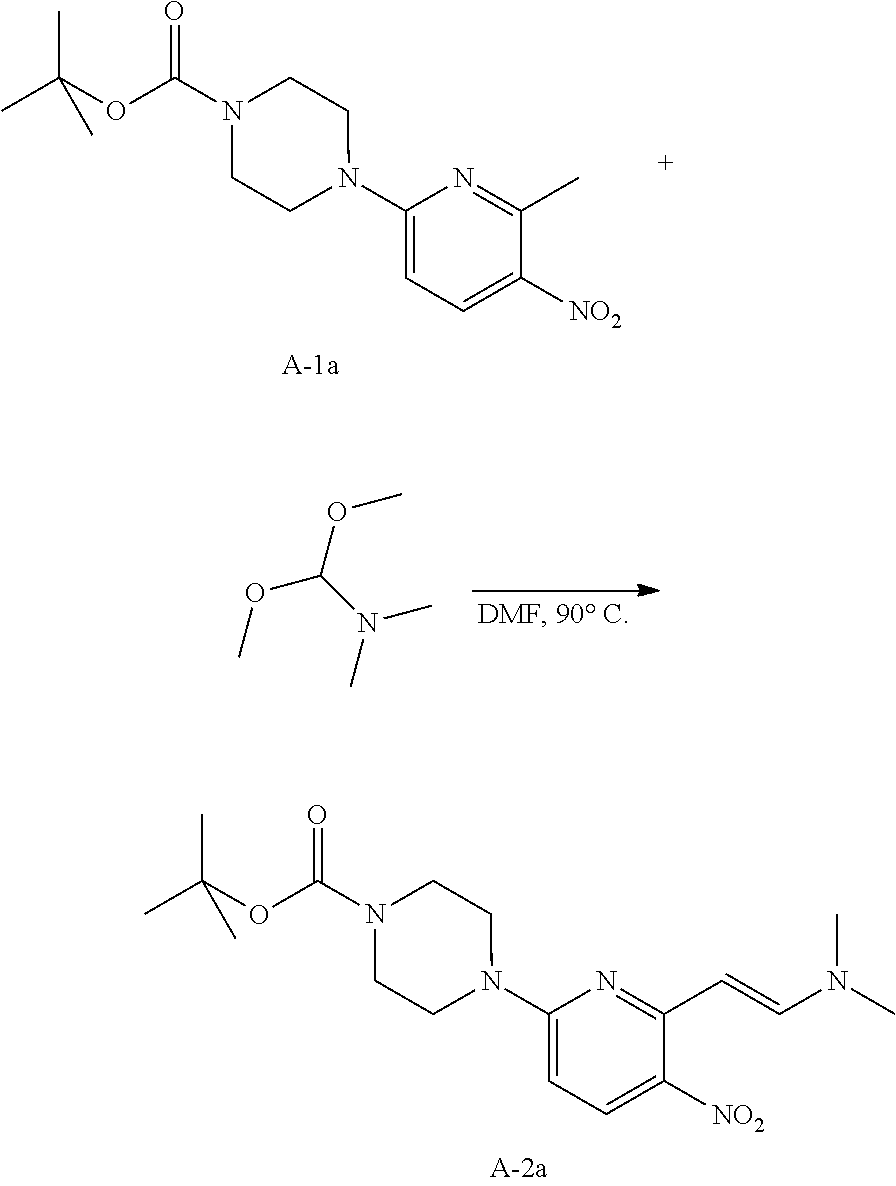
C1=C(N2CCN(C(OC(C)(C)C)=O)CC2)N=C(C=CN(C)C)C([NO2])=C1.C1=C(N2CCN(C(OC(C)(C)C)=O)CC2)N=C(C)C([NO2])=C1.COC(OC)N(C)C
